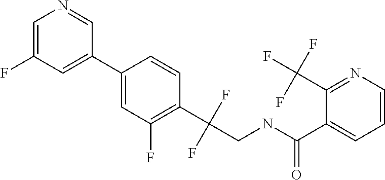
C1(C2=CC(F)=CN=C2)=CC(F)=C(C(F)(F)CNC(C2=CC=CN=C2C(F)(F)F)=O)C=C1
